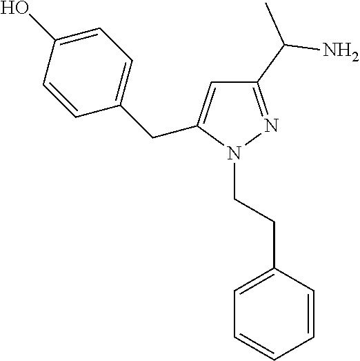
C1(C(C)N)=NN(CCC2=CC=CC=C2)C(CC2=CC=C(O)C=C2)=C1
